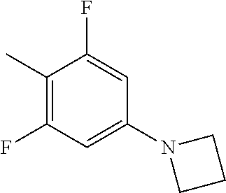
C1(C)=C(F)C=C(N2CCC2)C=C1F
